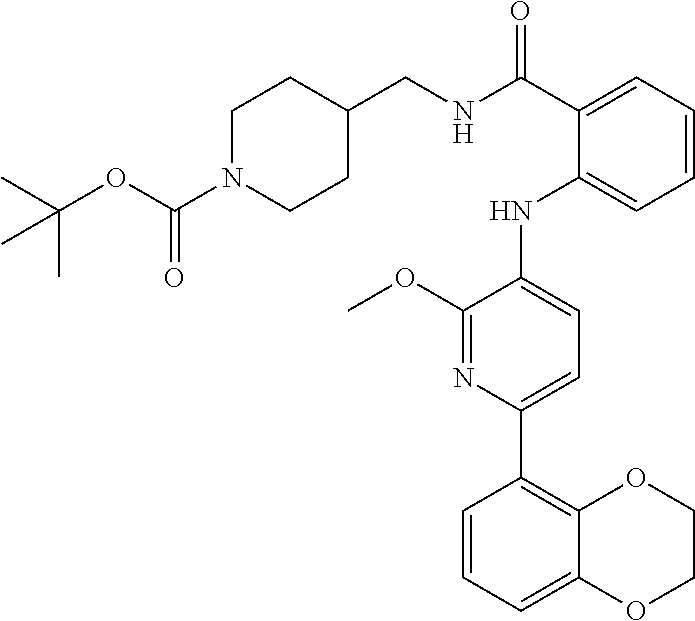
CC(C)(OC(=O)N1CCC(CNC(C2=CC=CC=C2NC2=CC=C(C3=C4OCCOC4=CC=C3)N=C2OC)=O)CC1)C
